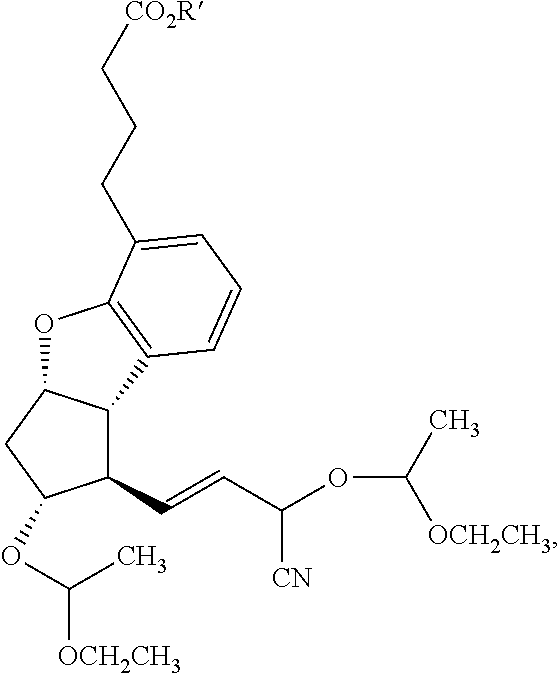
C1(C=CC(OC([OCH2CH3])C)[CN])C2C(CC1OC(C)[OCH2CH3])OC1=C2C=CC=C1CCC[CO2R]
